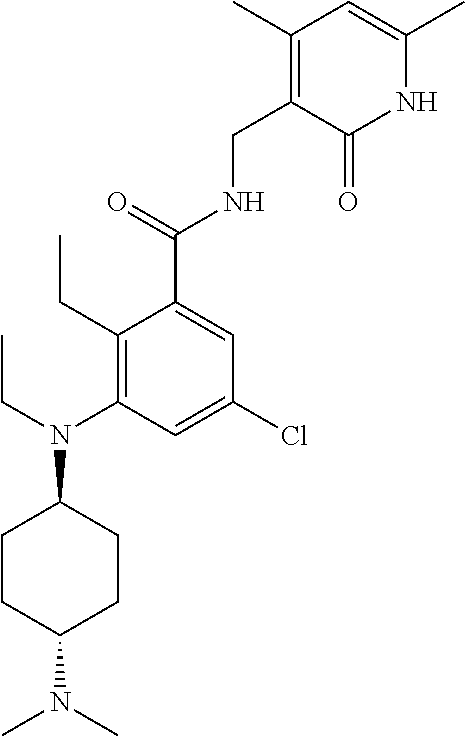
C1(C)=C(CNC(C2=CC(Cl)=CC(N(CC)C3CCC(N(C)C)CC3)=C2CC)=O)C(=O)NC(C)=C1
